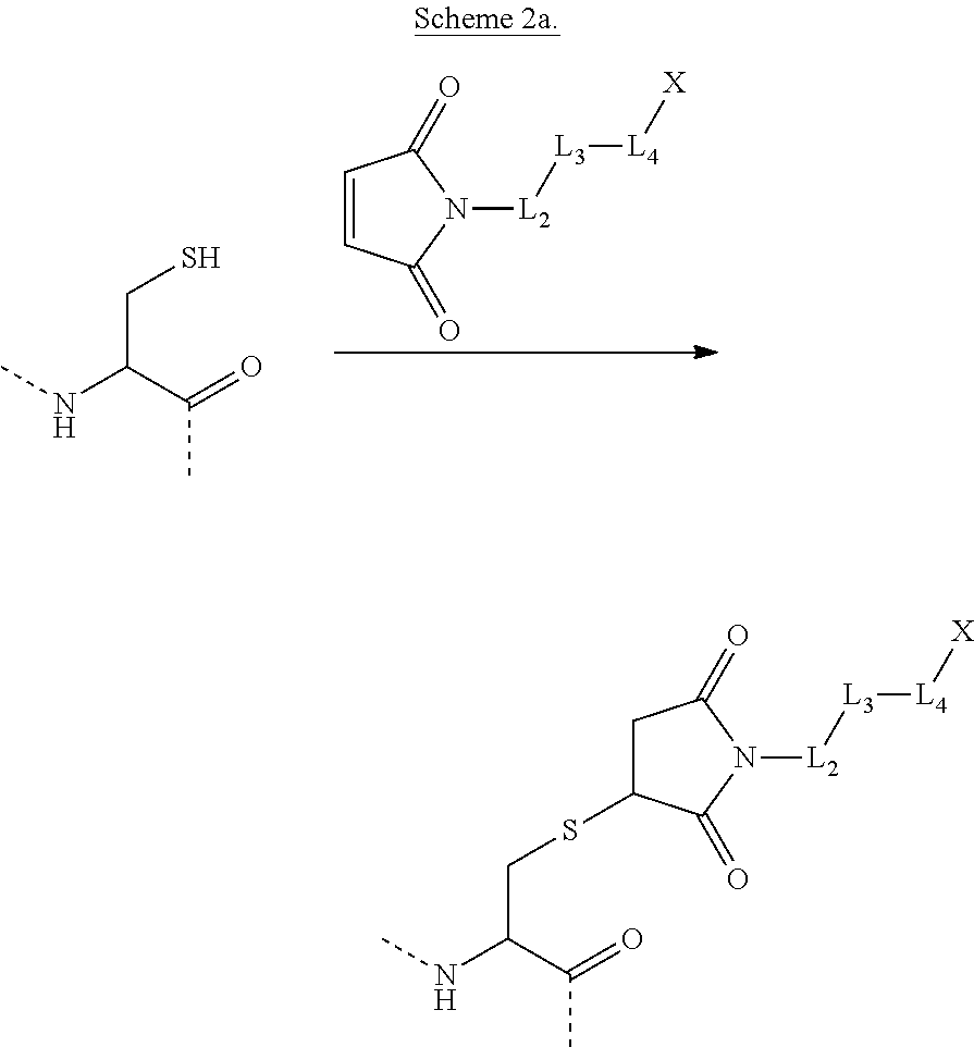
CNC(C(=O)C)CS.C1=CC(=O)N([L2][L3][L4][X])C1=O.CNC(C(=O)C)CSC1CC(=O)N([L2][L3][L4][X])C1=O
